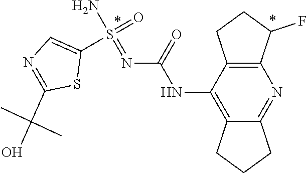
C12=C(C(NC(N=S(=O)(N)C3=CN=C(C(C)(C)O)S3)=O)=C3C(=N1)CCC3)CCC2F
